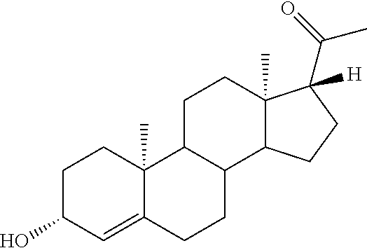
C12(C)C3C(C4C(C)(CC3)C(C(C)=O)([H])CC4)CCC1=CC(O)CC2
